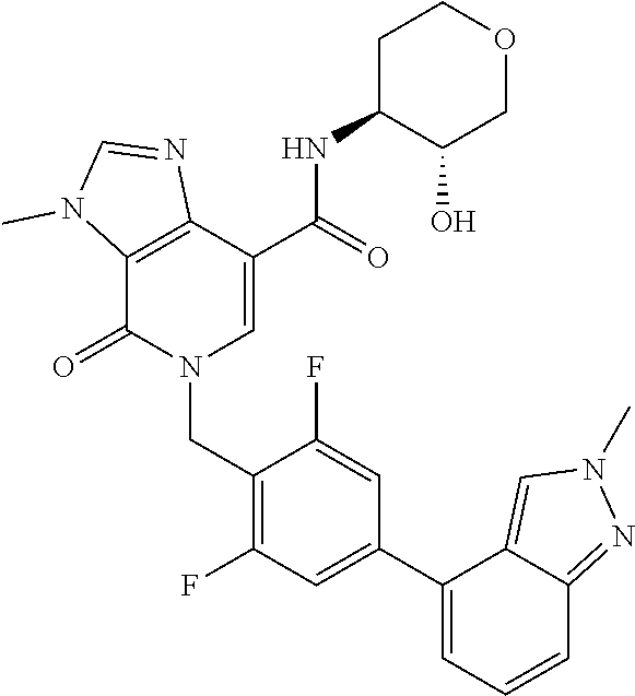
C12=C(C(=O)N(CC3=C(F)C=C(C4=CC=CC5=NN(C)C=C45)C=C3F)C=C1C(NC1C(O)COCC1)=O)N(C)C=N2
